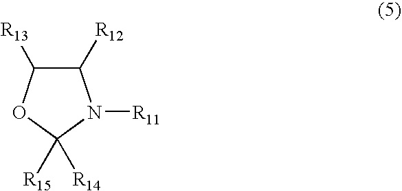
C1([R12])C([R13])OC([R15])([R14])N1[R11]
